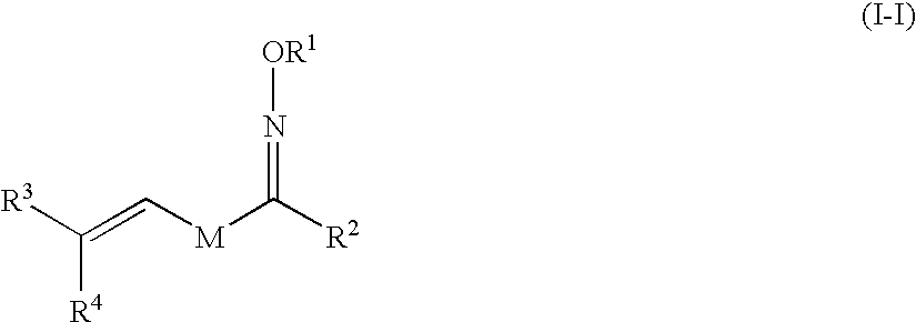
[R3]C(=C[M]C([R2])=N[OR1])[R4]
